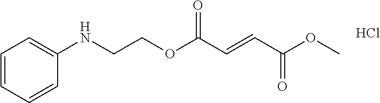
Cl.COC(C=CC(OCCNC1=CC=CC=C1)=O)=O
